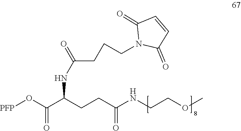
C(=O)(C(CCC(=O)NCCOC)NC(=O)CCCN1C(=O)C=CC1=O)O[PFP]
